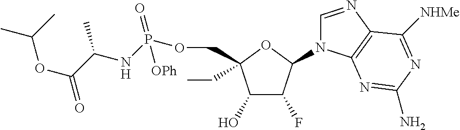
C1(O)C(F)C(N2C=NC3=C2N=C(N)N=C3[NHMe])OC1(CC)COP(NC(C(OC(C)C)=O)C)(=O)[OPh]
